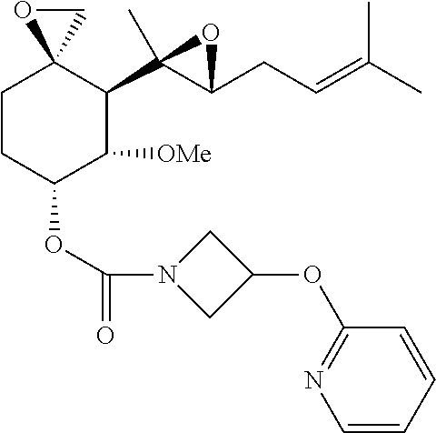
C1CC(OC(=O)N2CC(OC3=NC=CC=C3)C2)C([OMe])C(C2(C)C(CC=C(C)C)O2)C12CO2
